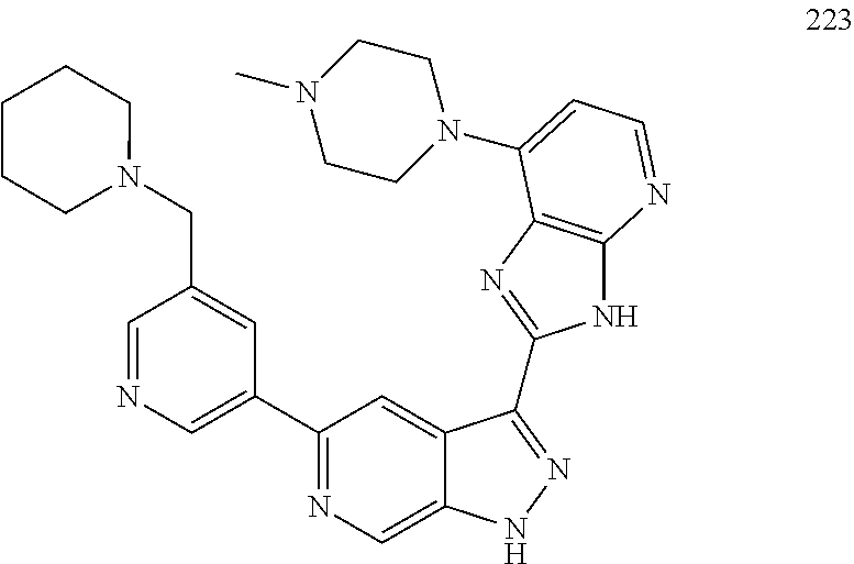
C1(C2=CN=CC(CN3CCCCC3)=C2)=NC=C2C(=C1)C(C1=NC3=C(N1)N=CC=C3N1CCN(C)CC1)=NN2
